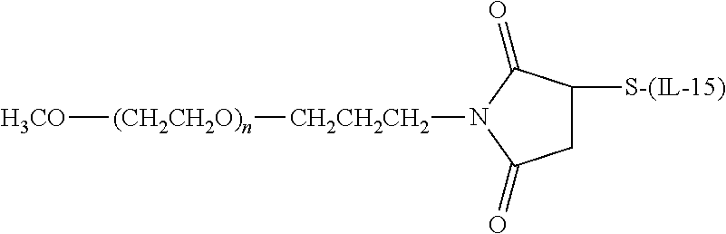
[H3CO][(CH2CH2O)n][CH2CH2CH2]N1C(=O)CC([S-(IL-15)])C1=O
